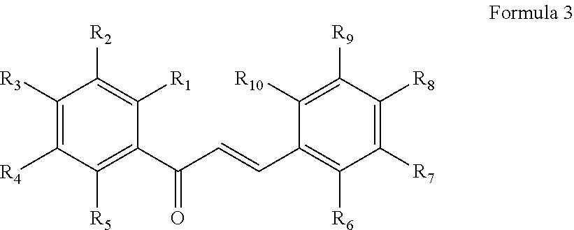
[R4]C1=C([R3])C([R2])=C([R1])C(C(C=CC2=C([R6])C([R7])=C([R8])C([R9])=C2[R10])=O)=C1[R5]
